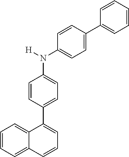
C1(C2=CC=CC3=CC=CC=C23)=CC=C(N(C2=CC=C(C3=CC=CC=C3)C=C2)[H])C=C1
